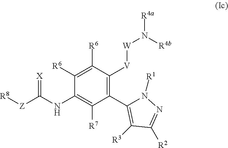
C1(C2=C([V][W]N([R4b])[R4a])C([R6])=C([R6])C(NC([Z][R8])=[X])=C2[R7])=C([R3])C([R2])=NN1[R1]
